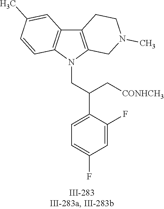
N1(CC(C2=CC=C(F)C=C2F)C[CONHCH3])C2=C(C3=C1C=CC(C)=C3)CCN(C)C2
